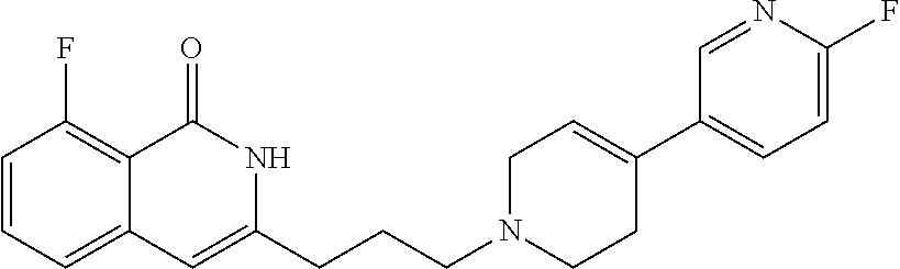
C1=CC=C2C(=C1F)C(=O)NC(CCCN1CC=C(C3=CC=C(F)N=C3)CC1)=C2
